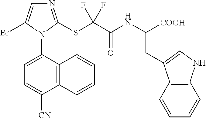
C12=C(C(N3C(Br)=CN=C3SC(C(NC([COOH])CC3=CNC4=C3C=CC=C4)=O)(F)F)=CC=C1[CN])C=CC=C2
